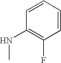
C1=CC=CC(NC)=C1F
